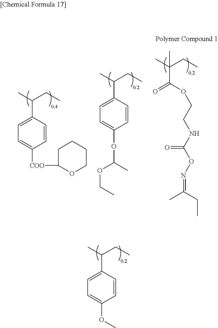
CC(CC)C1=CC=C(OC)C=C1.CC(CC)C1=CC=C([COO]C2CCCCO2)C=C1.CC(CC)C1=CC=C(OC(OCC)C)C=C1.CC(CC)(C)C(=O)OCCNC(ON=C(C)CC)=O
